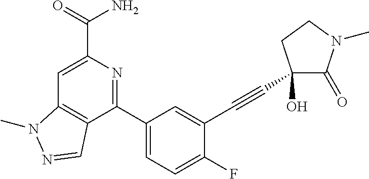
C12=C(C(C3=CC=C(F)C(C#CC4(O)C(=O)N(C)CC4)=C3)=NC(C(N)=O)=C1)C=NN2C
